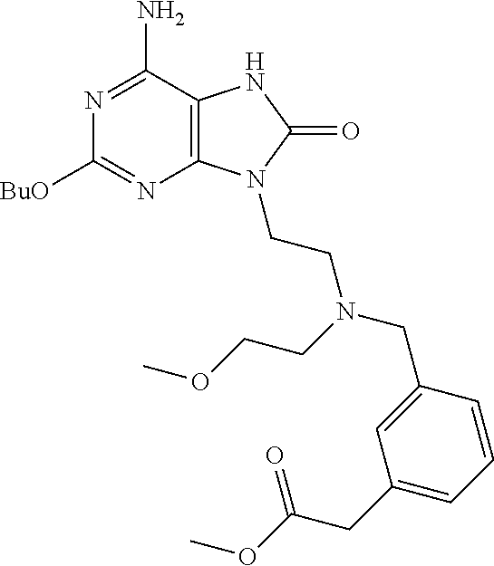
C1([BuO])=NC2=C(C(N)=N1)NC(=O)N2CCN(CC1=CC(CC(OC)=O)=CC=C1)CCOC
